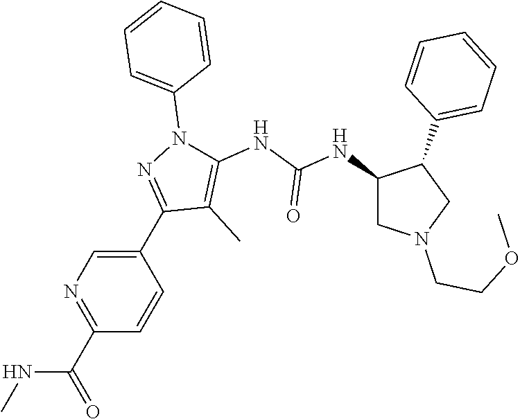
C1(NC(NC2=C(C)C(C3=CN=C(C(=O)NC)C=C3)=NN2C2=CC=CC=C2)=O)CN(CCOC)CC1C1=CC=CC=C1
